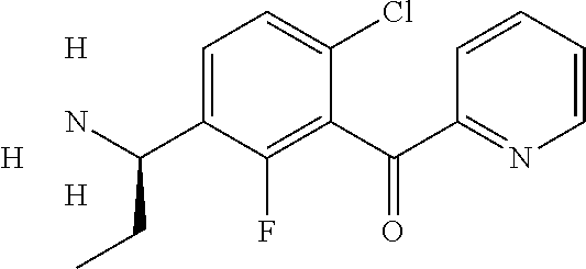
C1(C(C2=NC=CC=C2)=O)=C(F)C(C(N)CC)=CC=C1Cl.[H].[H].[H]
